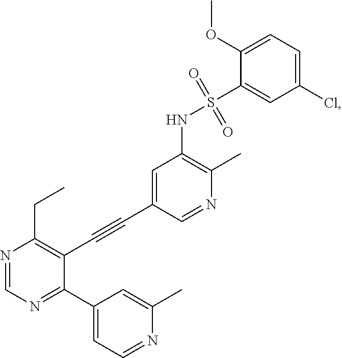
N1=CN=C(C2=CC=NC(C)=C2)C(C#CC2=CC(NS(=O)(=O)C3=CC(Cl)=CC=C3OC)=C(C)N=C2)=C1CC
